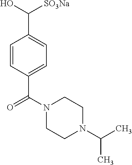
C([SO3Na])(O)C1=CC=C(C(=O)N2CCN(C(C)C)CC2)C=C1
